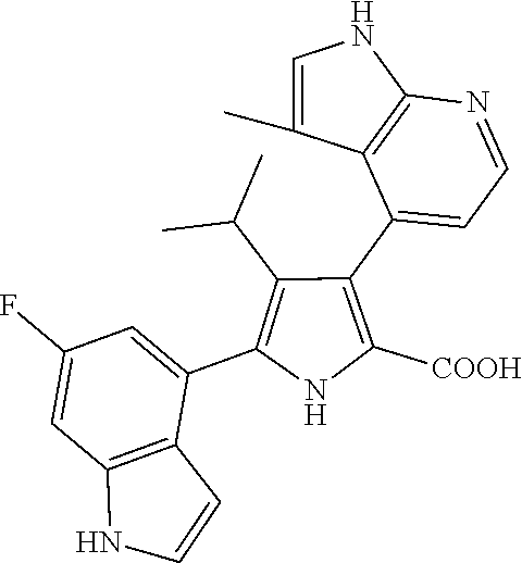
C1(C2=CC=NC3=C2C(C)=CN3)=C([COOH])NC(C2=CC(F)=CC3=C2C=CN3)=C1C(C)C
